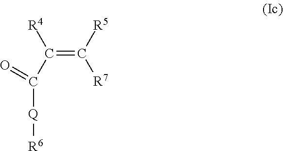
C([R5])([R7])=C(C(=O)[Q][R6])[R4]
